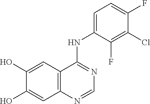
C1=C(O)C(O)=CC2=C1C(NC1=CC=C(F)C(Cl)=C1F)=NC=N2
